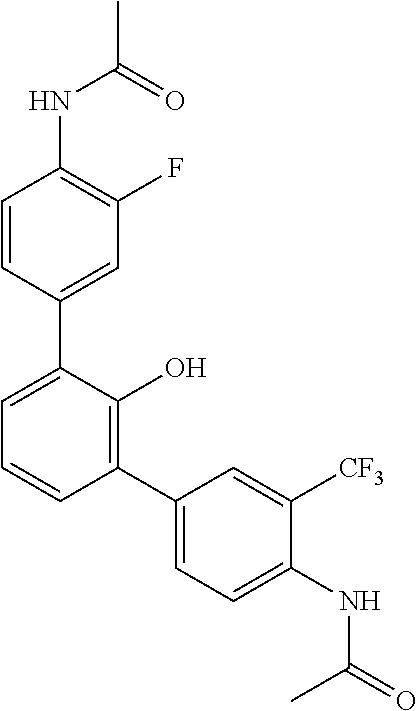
C1(NC(C)=O)=C(F)C=C(C2=CC=CC(C3=CC=C(NC(C)=O)C([CF3])=C3)=C2O)C=C1
